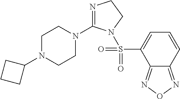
C1N(C2CCC2)CCN(C2=NCCN2S(C2=CC=CC3=NON=C23)(=O)=O)C1
